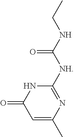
CCNC([NH]C1=NC(C)=CC(=O)N1)=O
